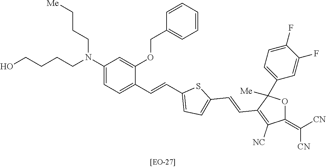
C(CN(CCC[Me])C1=CC=C(C=CC2=CC=C(C=CC3=C([NC])C(=C([CN])[CN])OC3(C3=CC=C(F)C(F)=C3)[Me])S2)C(OCC2=CC=CC=C2)=C1)CCO
